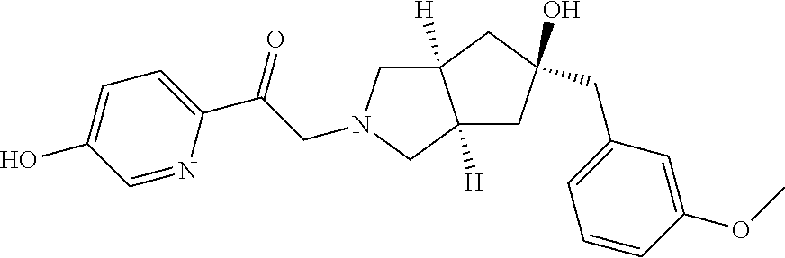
C1=C(O)C=NC(C(=O)CN2CC3([H])C([H])(C2)CC(CC2=CC=CC(OC)=C2)(O)C3)=C1
